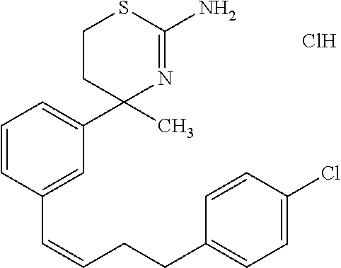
C1=CC(C=CCCC2=CC=C(Cl)C=C2)=CC(C2(C)N=C(N)SCC2)=C1.Cl
